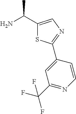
NC(C1=CN=C(C2=CC(C(F)(F)F)=NC=C2)S1)C
